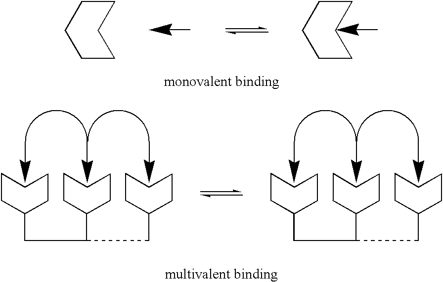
C1CCCCC1.C1CCCCC1.C1C(CC(C2CCCCC2)CC2CCCCC2)CCCC1.C1C(CC(C2CCCCC2)CC2CCCCC2)CCCC1
